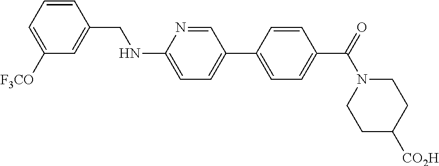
C1=CC(CNC2=CC=C(C3=CC=C(C(=O)N4CCC([CO2H])CC4)C=C3)C=N2)=CC([F3CO])=C1
